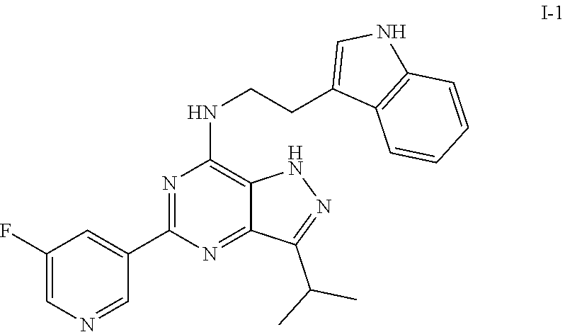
N1N=C(C(C)C)C2=NC(C3=CC(F)=CN=C3)=NC(NCCC3=CNC4=C3C=CC=C4)=C12
